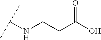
C(CC(O)=O)NC(C)C
